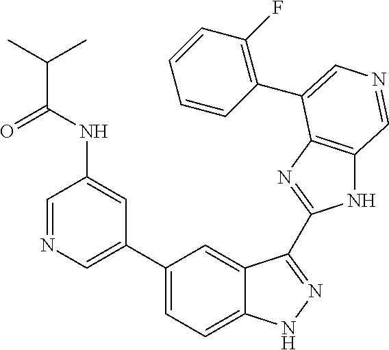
C1(C2=CN=CC(NC(=O)C(C)C)=C2)=CC=C2C(=C1)C(C1=NC3=C(N1)C=NC=C3C1=C(F)C=CC=C1)=NN2
